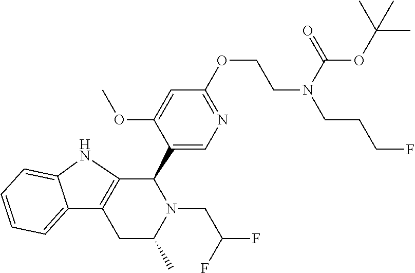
C12=CC=CC=C1NC1=C2CC(C)N(CC(F)F)C1C1=CN=C(OCCN(CCCF)C(=O)OC(C)(C)C)C=C1OC
